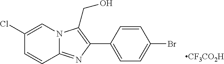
C1(C2=C(CO)N3C(=N2)C=CC(Cl)=C3)=CC=C(Br)C=C1.[CF3CO2H]
